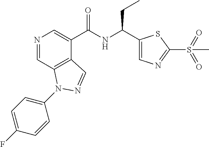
N1=CC2=C(C(C(NC(C3=CN=C(S(=O)(=O)C)S3)CC)=O)=C1)C=NN2C1=CC=C(F)C=C1
